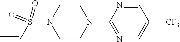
C1(N2CCN(S(C=C)(=O)=O)CC2)=NC=C([CF3])C=N1
